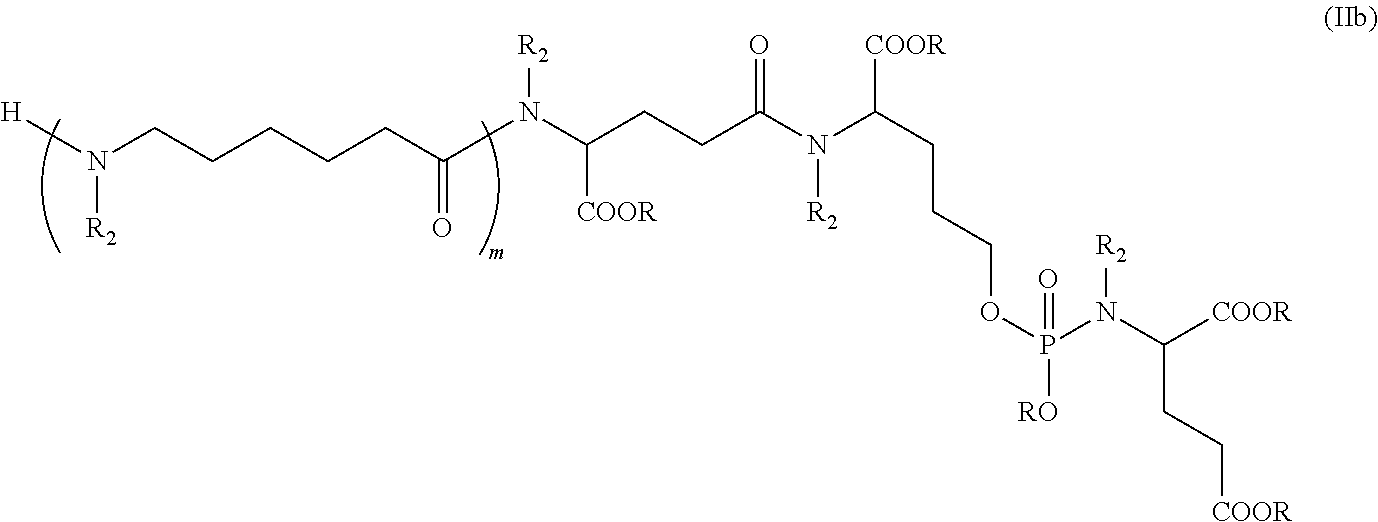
C(CCC(N(C(CCCOP([RO])(N(C(CC[COOR])[COOR])[R2])=O)[COOR])[R2])=O)([COOR])N([R2])C(=O)CCCCCN([H])[R2]
